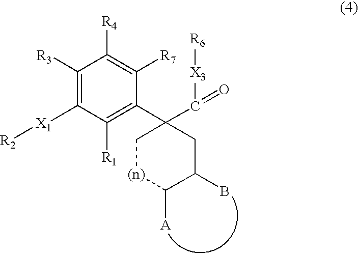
C1([R3])=C([X1][R2])C([R1])=C(C2(C([X3][R6])=O)C[(n)]C([A])C(B)C2)C([R7])=C1[R4]
